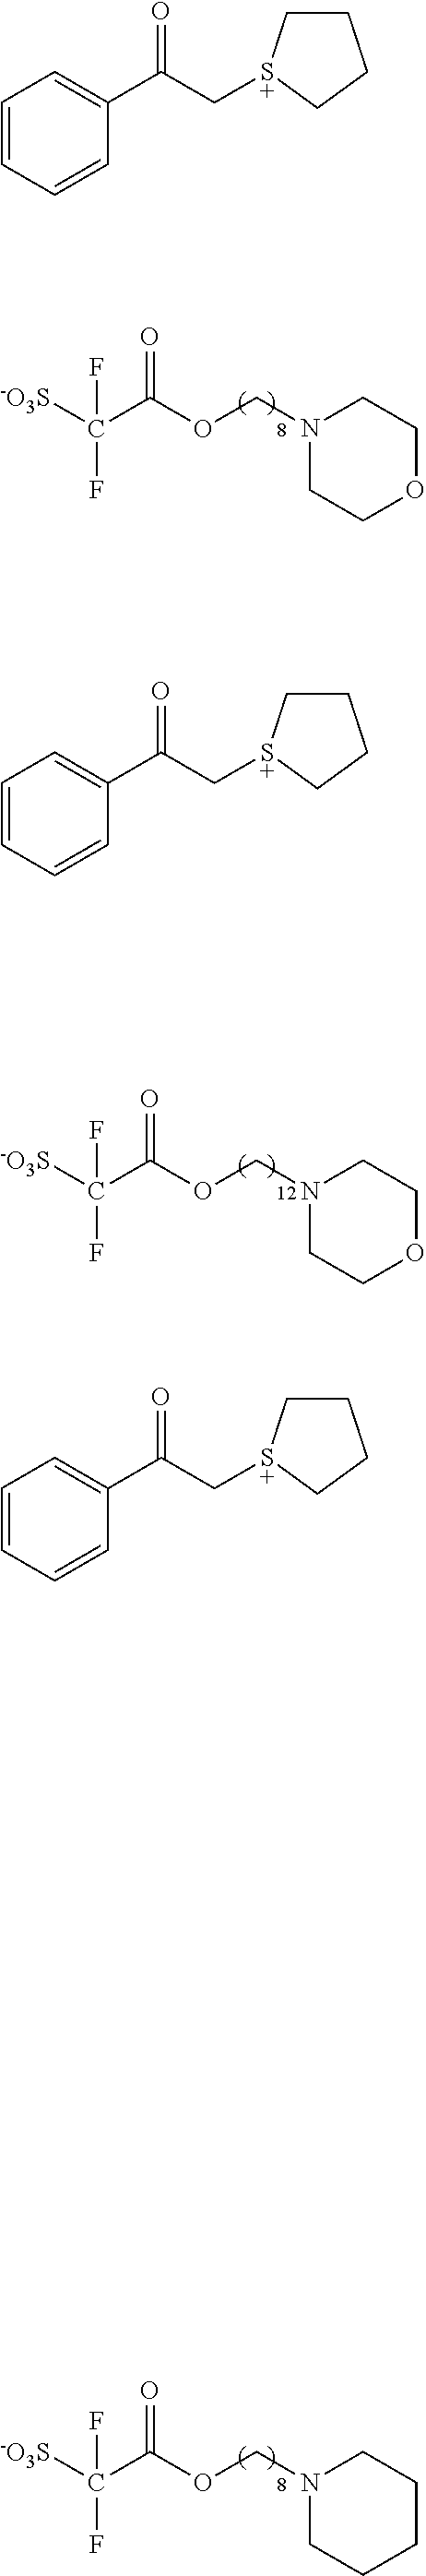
[-O3S]C(C(OCN1CCOCC1)=O)(F)F.[-O3S]C(C(OCN1CCOCC1)=O)(F)F.[-O3S]C(C(OCN1CCCCC1)=O)(F)F.C1=CC=CC(C(=O)C[S+]2CCCC2)=C1.C1=CC=CC(C(=O)C[S+]2CCCC2)=C1.C1=CC=CC(C(=O)C[S+]2CCCC2)=C1
